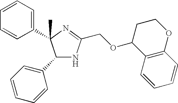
C1(C2=CC=CC=C2)NC(COC2C3=C(OCC2)C=CC=C3)=NC1(C)C1=CC=CC=C1
